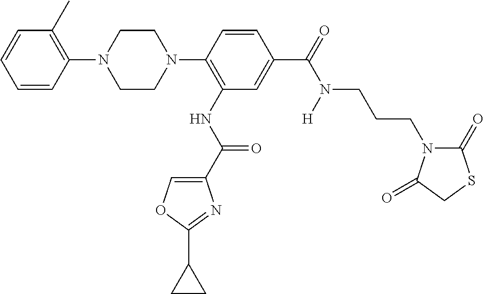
C1=CC(N2CCN(C3=C(NC(C4=COC(C5CC5)=N4)=O)C=C(C(=O)N([H])CCCN4C(=O)SCC4=O)C=C3)CC2)=C(C)C=C1
